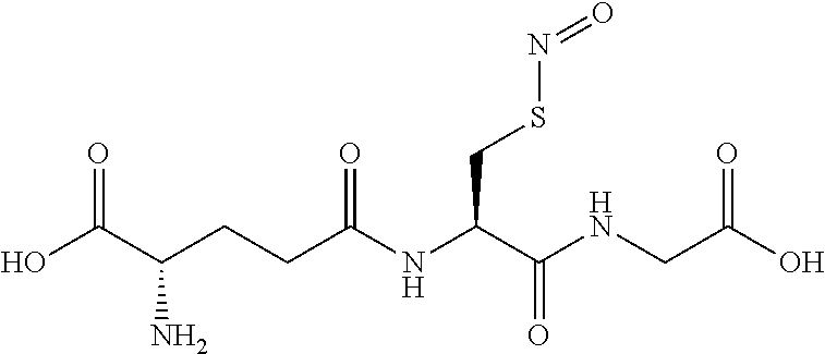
OC(C(CCC(NC(C(NCC(O)=O)=O)CSN=O)=O)N)=O
